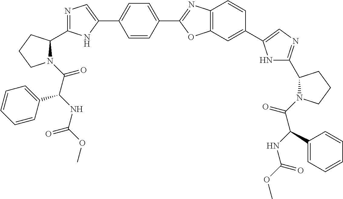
C(=O)(C(NC(OC)=O)C1=CC=CC=C1)N1C(C2=NC=C(C3=CC=C(C4=NC5=C(O4)C=C(C4=CN=C(C6N(C(C(NC(=O)OC)C7=CC=CC=C7)=O)CCC6)N4)C=C5)C=C3)N2)CCC1
